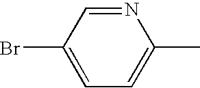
C1=C(Br)C=NC(C)=C1
